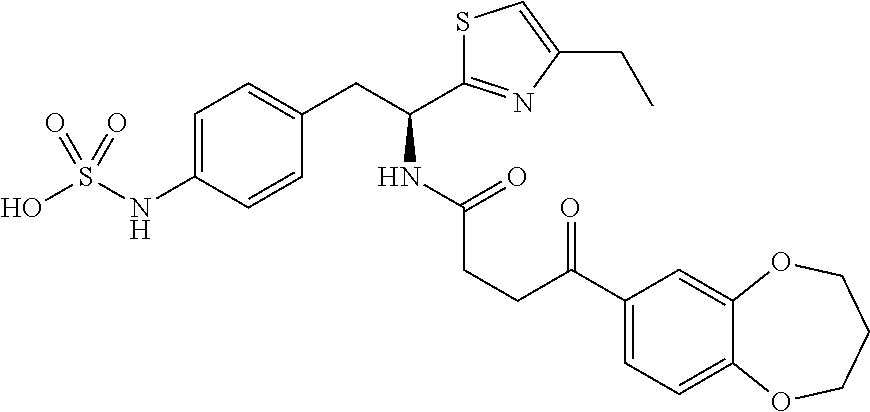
C(NC(C1=NC(CC)=CS1)CC1=CC=C(NS(O)(=O)=O)C=C1)(=O)CCC(=O)C1=CC=C2C(=C1)OCCCO2
